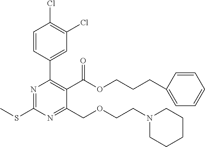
N1=C(SC)N=C(COCCN2CCCCC2)C(C(OCCCC2=CC=CC=C2)=O)=C1C1=CC(Cl)=C(Cl)C=C1
